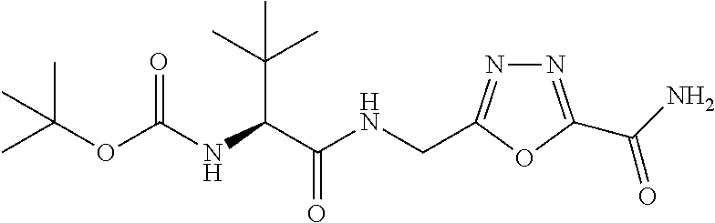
N1=C(C(N)=O)OC(CNC(C(NC(OC(C)(C)C)=O)C(C)(C)C)=O)=N1
